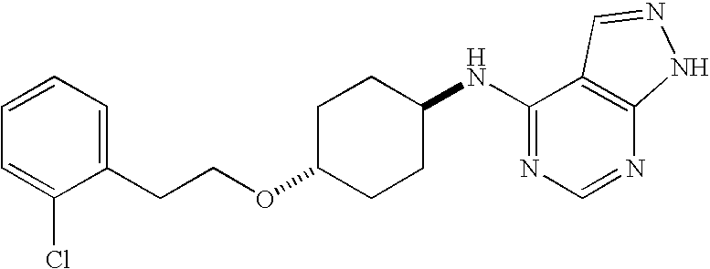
C1(CCOC2CCC(NC3=NC=NC4=C3C=NN4)CC2)=CC=CC=C1Cl
